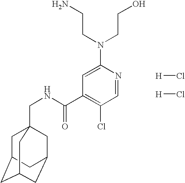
C1C2CC3CC(CC1(CNC(C1=C(Cl)C=NC(N(CCO)CCN)=C1)=O)C3)C2.[H]Cl.[H]Cl
